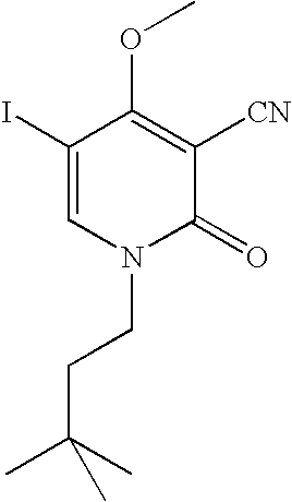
C1(I)=CN(CCC(C)(C)C)C(=O)C([CN])=C1OC
